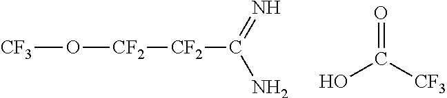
[CF3]O[CF2][CF2]C(N)=N.OC([CF3])=O
